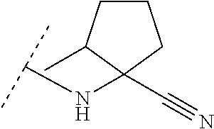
C(NC1(C#N)CCCC1C)(C)C
